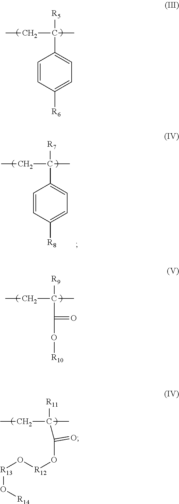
C1=CC([R6])=CC=C1C([R5])(C)CC.C(C([R9])(C)CC)(O[R10])=O.C([R11])(C)(CC)C(O[R12]O[R13]O[R14])=O.C1=CC([R8])=CC=C1C([R7])(C)CC
